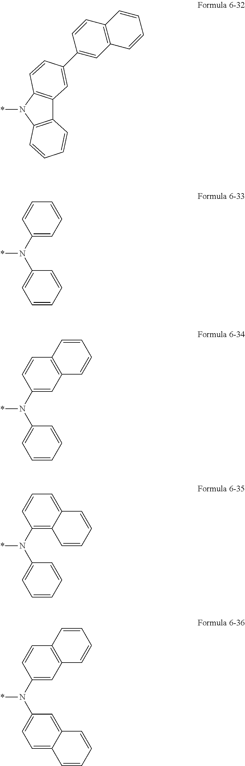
C12=C(N(*)C3=C1C=C(C1=CC4=C(C=C1)C=CC=C4)C=C3)C=CC=C2.C1(N(C2=CC=CC=C2)*)=CC=CC=C1.C1(N(C2=CC=CC=C2)*)=CC2=C(C=C1)C=CC=C2.C1(N(C2=CC=CC=C2)*)=C2C(=CC=C1)C=CC=C2.C1(N(C2=CC=C3C(=C2)C=CC=C3)*)=CC2=C(C=C1)C=CC=C2
